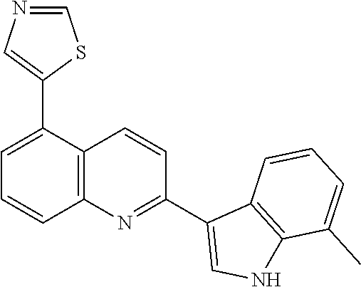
C1=C(C2=CN=CS2)C2=C(C=C1)N=C(C1=CNC3=C1C=CC=C3C)C=C2
